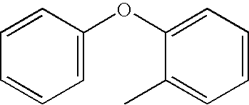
C1=CC=C(OC2=CC=CC=C2)C(C)=C1
